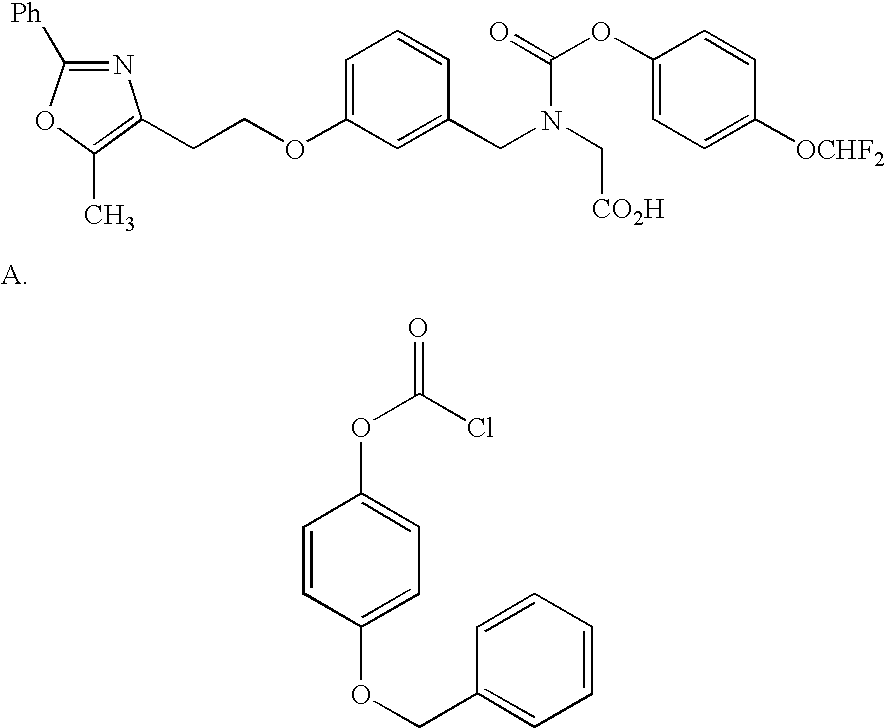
N1=C([Ph])OC(C)=C1CCOC1=CC=CC(CN(C[CO2H])C(OC2=CC=C([OCHF2])C=C2)=O)=C1.C1=CC(OCC2=CC=CC=C2)=CC=C1OC(=O)Cl
